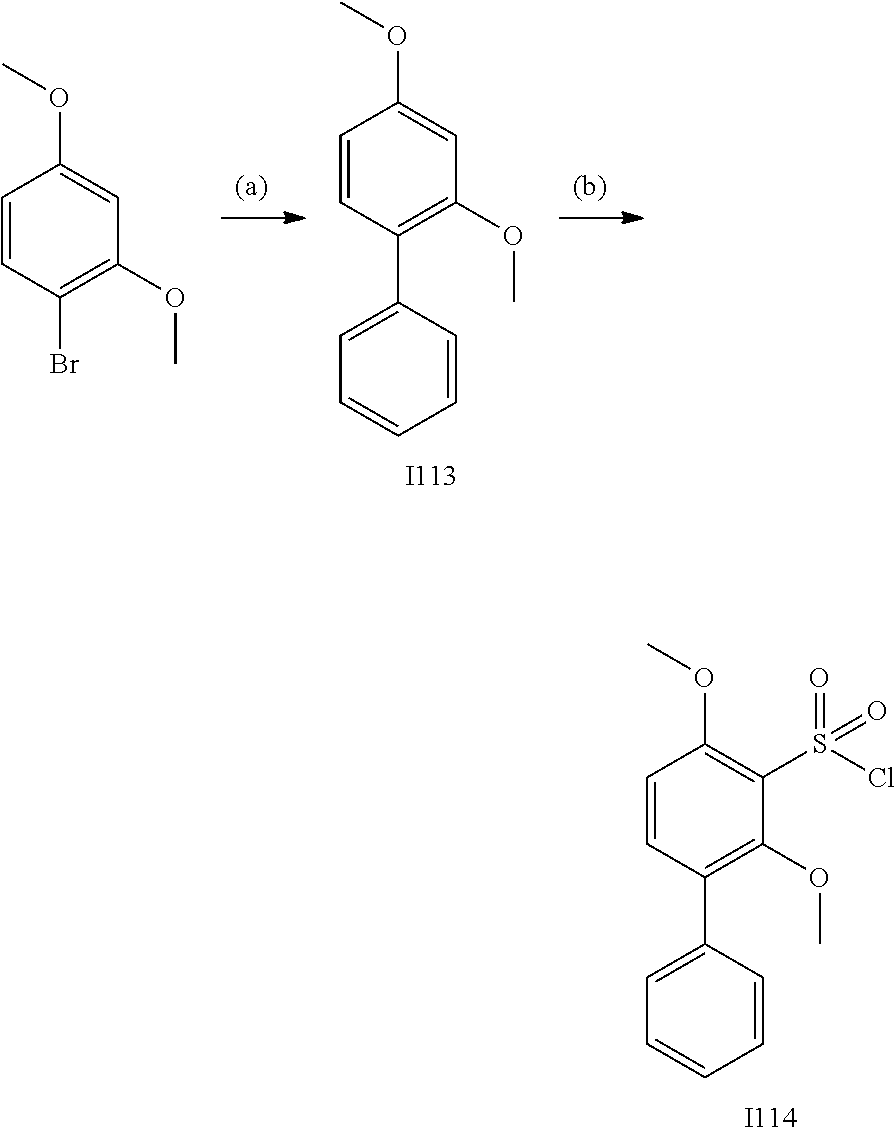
[I113].C1=CC(C2=CC=CC=C2)=C(OC)C=C1OC.C1=CC(Br)=C(OC)C=C1OC.[I114].C1=CC(C2=CC=CC=C2)=C(OC)C(S(=O)(Cl)=O)=C1OC
